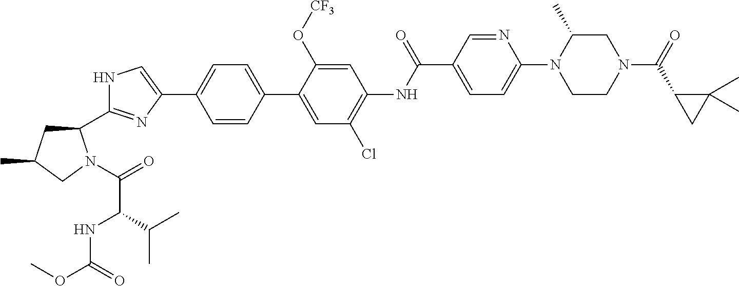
N1C(C2CC(C)CN2C(=O)C(C(C)C)NC(OC)=O)=NC(C2=CC=C(C3=CC(Cl)=C(NC(C4=CC=C(N5CCN(C(=O)C6C(C)(C)C6)CC5C)N=C4)=O)C=C3O[CF3])C=C2)=C1
